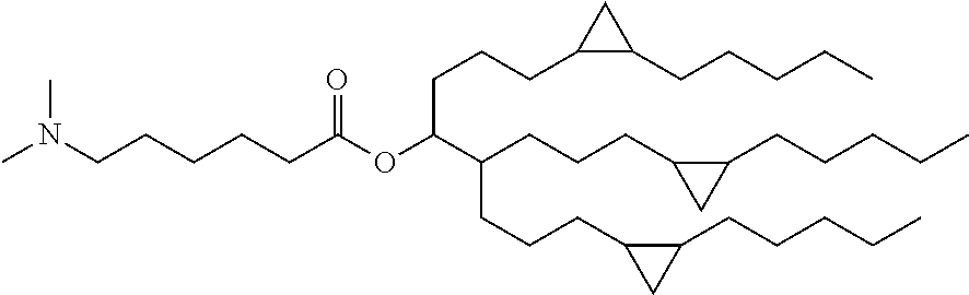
C(CCC1C(CCCCC)C1)C(OC(CCCCCN(C)C)=O)C(CCCC1CC1CCCCC)CCCC1CC1CCCCC
